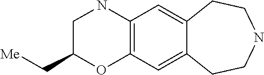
N1C2=C(OC(C[Me])C1)C=C1C(=C2)CCNCC1
